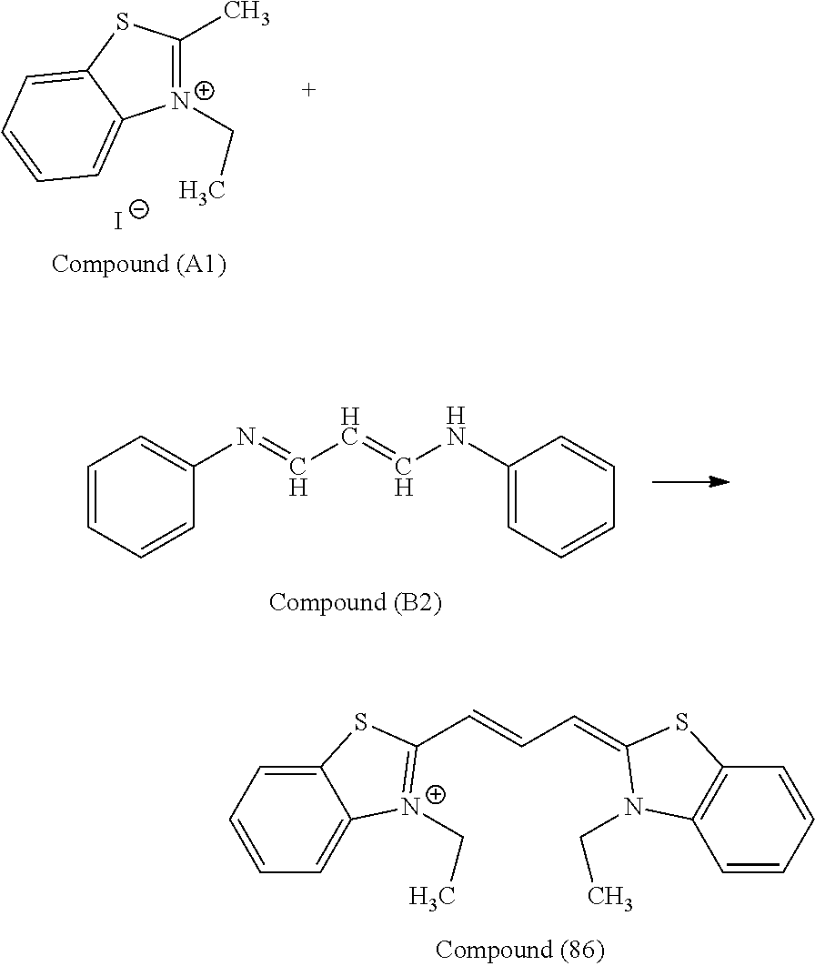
[N+]1(CC)=C(C)SC2=CC=CC=C12.[I-].C1=CC=CC(N=CC=CNC2=CC=CC=C2)=C1.C12=CC=CC=C1[N+](CC)=C(C=CC=C1SC3=C(C=CC=C3)N1CC)S2
